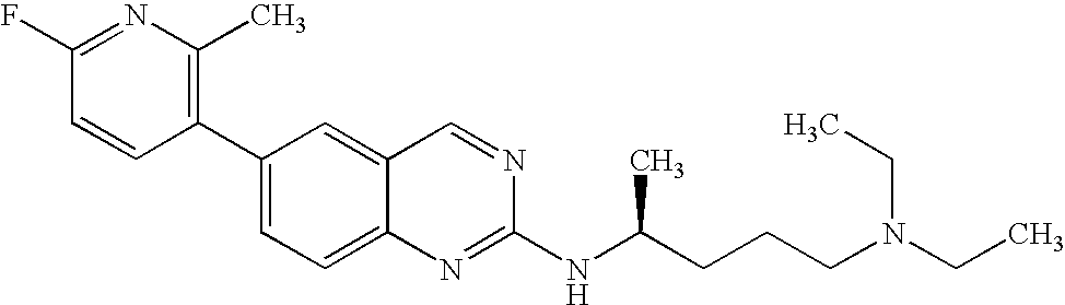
C1(C2=CC=C3C(=C2)C=NC(NC(CCCN(CC)CC)C)=N3)=C(C)N=C(F)C=C1
